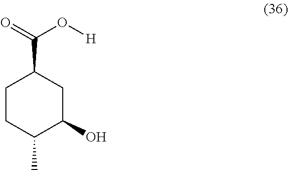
C1CC(C)C(O)CC1C(=O)O[H]
